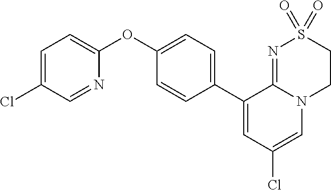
C1(OC2=CC=C(Cl)C=N2)=CC=C(C2=CC(Cl)=CN3C2=NS(=O)(=O)CC3)C=C1
